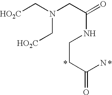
C(CC(N)=O)NC(CN(C[HO2C])C[HO2C])=O
